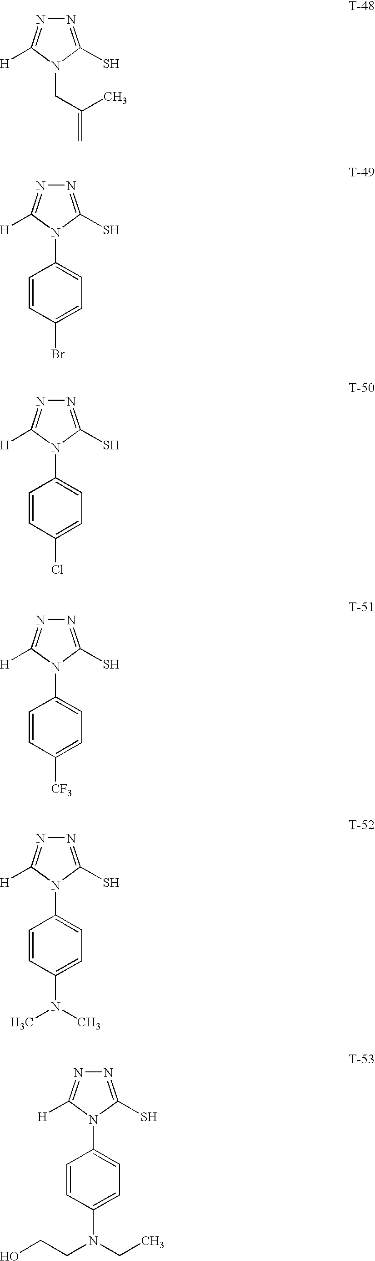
N1=C(S)N(CC(=C)C)C([H])=N1.N1=C(S)N(C2=CC=C(Br)C=C2)C([H])=N1.N1=C(S)N(C2=CC=C(Cl)C=C2)C([H])=N1.N1=C(S)N(C2=CC=C([CF3])C=C2)C([H])=N1.N1=C(S)N(C2=CC=C(N(C)C)C=C2)C([H])=N1.N1=C(S)N(C2=CC=C(N(CC)CCO)C=C2)C([H])=N1
